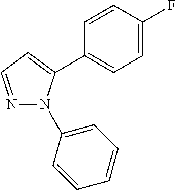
N1=CC=C(C2=CC=C(F)C=C2)N1C1=CC=CC=C1
